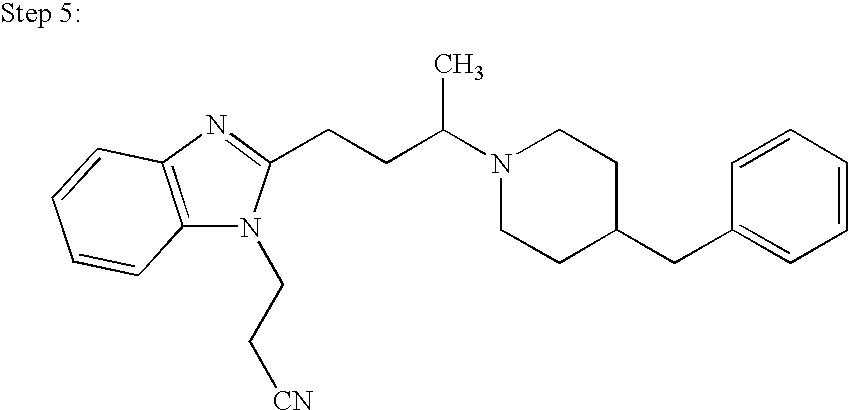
N1(C(CCC2=NC3=C(N2CC[CN])C=CC=C3)C)CCC(CC2=CC=CC=C2)CC1
